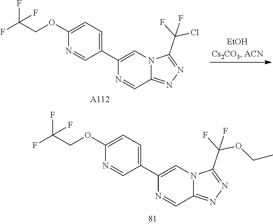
N1=C(C(OCC)(F)F)N2C(=N1)C=NC(C1=CC=C(OCC(F)(F)F)N=C1)=C2.N1=C(C(F)(F)Cl)N2C(=N1)C=NC(C1=CC=C(OCC(F)(F)F)N=C1)=C2.[A112]
